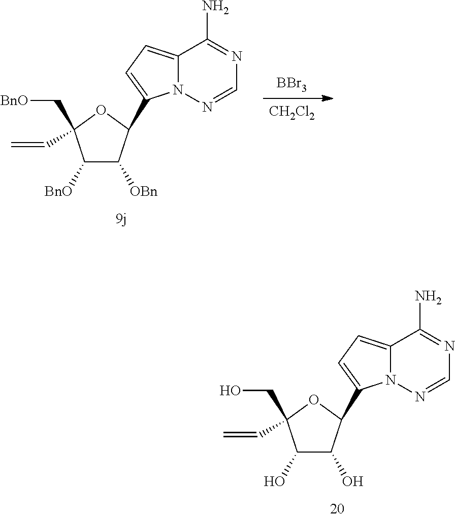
C1(O)C(O)C(C2=CC=C3N2N=CN=C3N)OC1(C=C)CO.[CH2Cl2].[BBr3].C1([BnO])C([OBn])C(C2=CC=C3N2N=CN=C3N)OC1(C=C)C[BnO]
